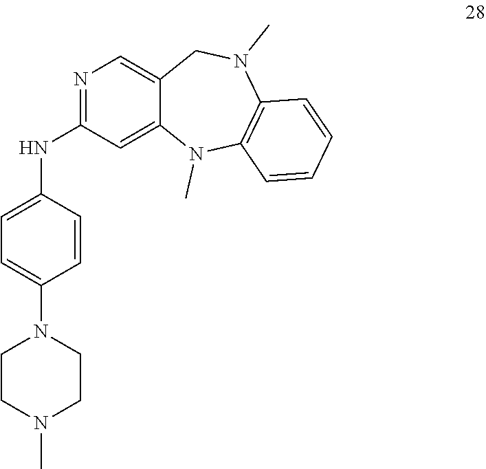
N1=C(NC2=CC=C(N3CCN(C)CC3)C=C2)C=C2C(=C1)CN(C)C1=C(N2C)C=CC=C1
